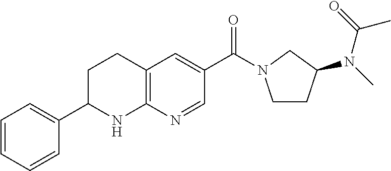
C12=C(C=C(C(=O)N3CCC(N(C)C(=O)C)C3)C=N1)CCC(C1=CC=CC=C1)N2
